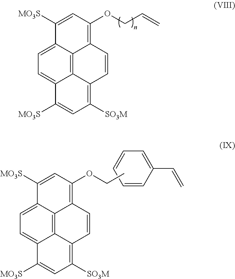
C12=C3C4=CC=C1C([MO3S])=CC([SO3M])=C2C=CC3=C(OCC=C)C=C4[MO3S].C1=CC=CC=C1C=C.C12=C3C4=CC=C1C([MO3S])=CC([SO3M])=C2C=CC3=C(OCC)C=C4[MO3S]
